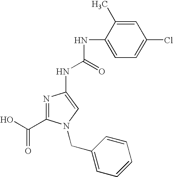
N1=C(C(O)=O)N(CC2=CC=CC=C2)C=C1NC(NC1=CC=C(Cl)C=C1C)=O
